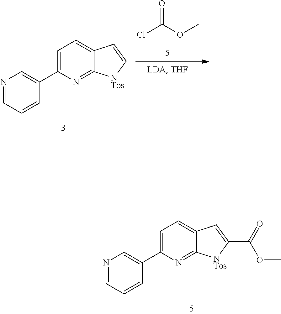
C1=C(C2=CN=CC=C2)N=C2C(=C1)C=C(C(=O)OC)[NTos]2.ClC(OC)=O.C1=C(C2=CN=CC=C2)N=C2C(=C1)C=C[NTos]2
